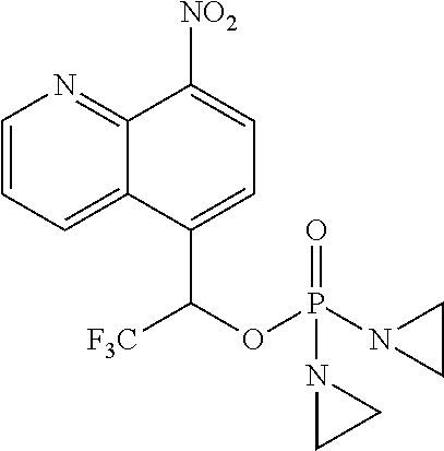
C12=CC=CN=C1C([NO2])=CC=C2C(OP(=O)(N1CC1)N1CC1)[F3C]
